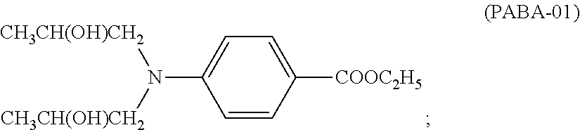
C1=CC([COOC2H5])=CC=C1N([CH3CH(OH)CH2])[CH3CH(OH)CH2]
